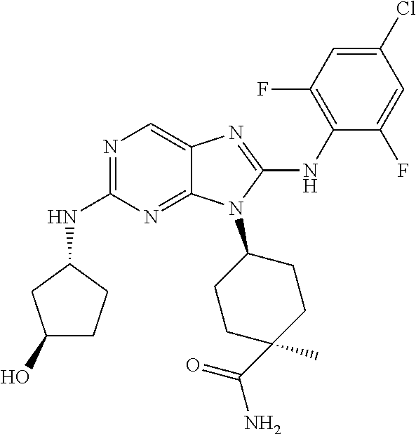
N1=C(NC2CC(O)CC2)N=C2C(=C1)N=C(NC1=C(F)C=C(Cl)C=C1F)N2C1CCC(C)(C(=O)N)CC1
